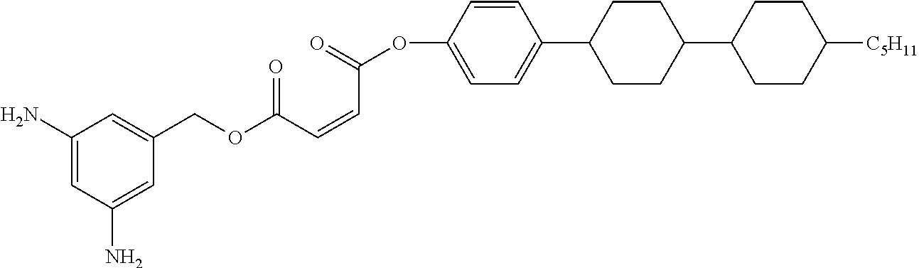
C1(N)=CC(N)=CC(COC(C=CC(OC2=CC=C(C3CCC(C4CCC([C5H11])CC4)CC3)C=C2)=O)=O)=C1
